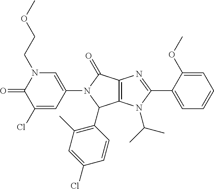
C1(Cl)=CC(N2C(=O)C3=C(C2C2=C(C)C=C(Cl)C=C2)N(C(C)C)C(C2=CC=CC=C2OC)=N3)=CN(CCOC)C1=O
